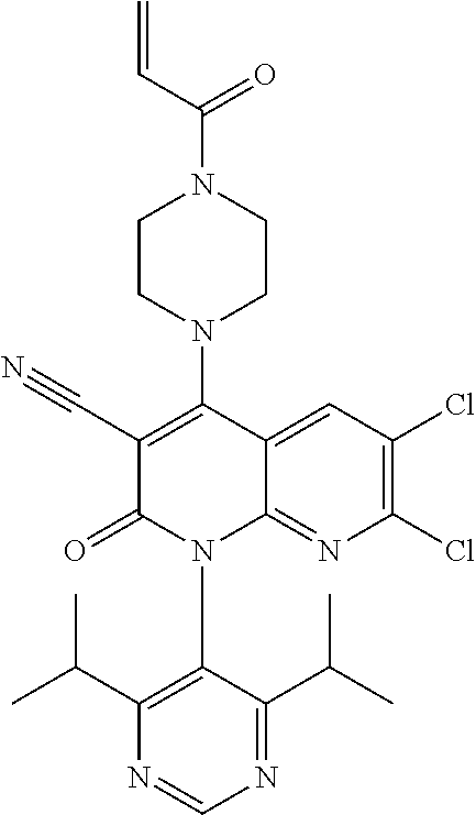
C1(C#N)=C(N2CCN(C(C=C)=O)CC2)C2=CC(Cl)=C(Cl)N=C2N(C2=C(C(C)C)N=CN=C2C(C)C)C1=O
